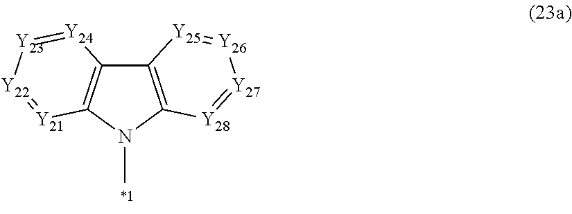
C12=C(N(C)C3=C1[Y24]=[Y23][Y22]=[Y21]3)[Y28]=[Y27][Y26]=[Y25]2
